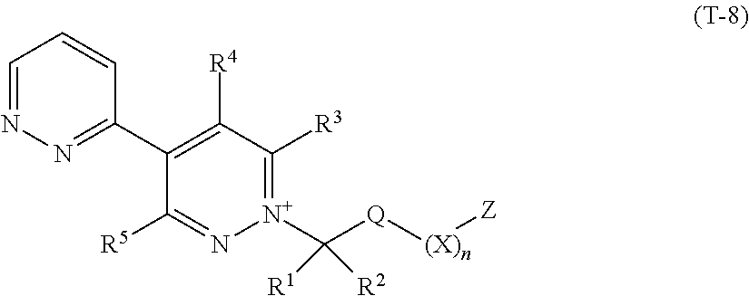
C1=NN=C(C2=C([R4])C([R3])=[N+](C([Q][(X)n][Z])([R2])[R1])N=C2[R5])C=C1
